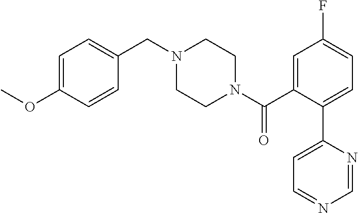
C1=C(OC)C=CC(CN2CCN(C(C3=CC(F)=CC=C3C3=CC=NC=N3)=O)CC2)=C1
